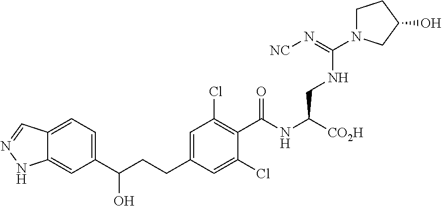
C1(C(CCC2=CC(Cl)=C(C(NC([CO2H])CNC(N3CCC(O)C3)=N[NC])=O)C(Cl)=C2)O)=CC=C2C(=C1)NN=C2
